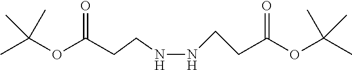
CC(OC(CCNNCCC(OC(C)(C)C)=O)=O)(C)C
